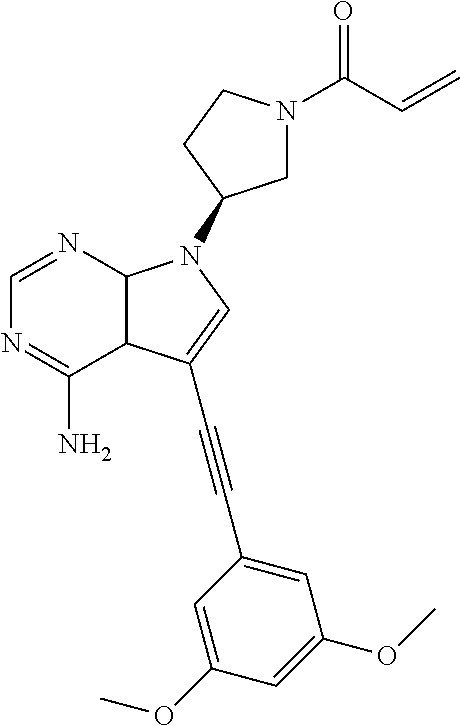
C1=NC2C(C(N)=N1)C(C#CC1=CC(OC)=CC(OC)=C1)=CN2C1CN(C(C=C)=O)CC1
